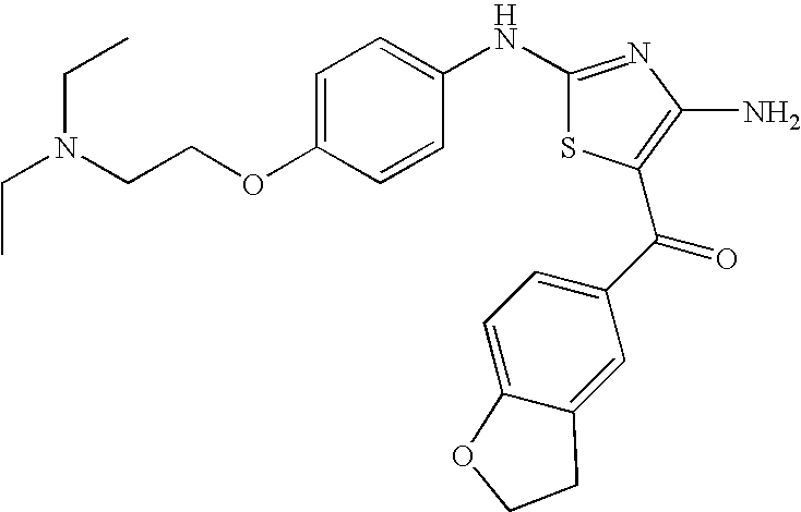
C1(NC2=CC=C(OCCN(CC)CC)C=C2)=NC(N)=C(C(C2=CC=C3C(=C2)CCO3)=O)S1
